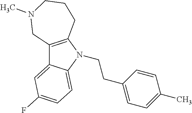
C12=C(N(CCC3=CC=C(C)C=C3)C3=CC=C(F)C=C13)CCCN(C)C2
